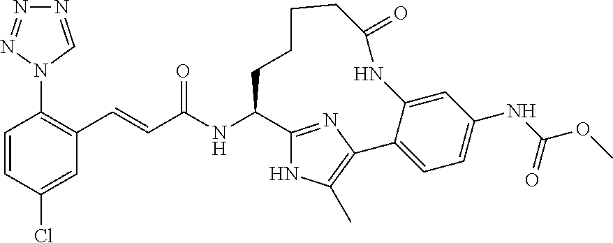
C1=CC(Cl)=CC(C=CC(NC2C3=NC(=C(C)N3)C3=CC=C(NC(OC)=O)C=C3NC(=O)CCCC2)=O)=C1N1C=NN=N1
